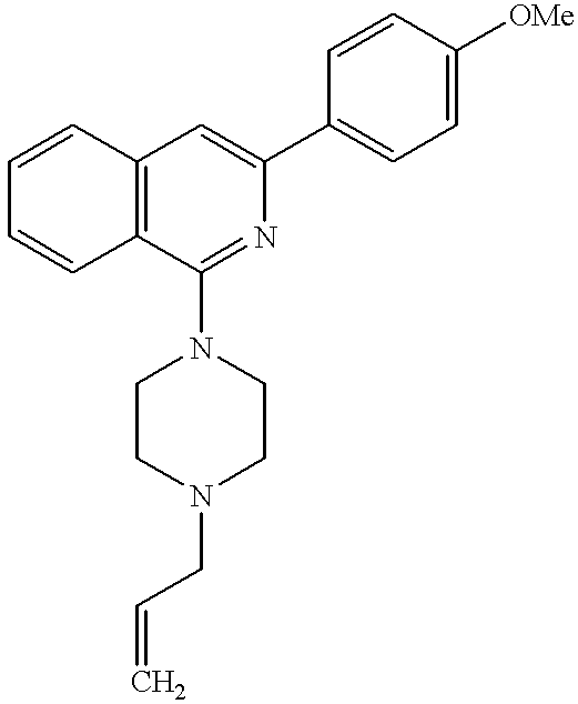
C1=CC=CC2=C1C=C(C1=CC=C([OMe])C=C1)N=C2N1CCN(CC=C)CC1
